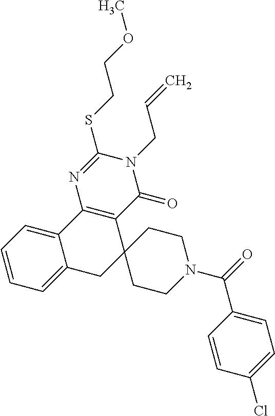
C12=C(C(=O)N(CC=C)C(SCCOC)=N1)C1(CC3=CC=CC=C23)CCN(C(=O)C2=CC=C(Cl)C=C2)CC1
